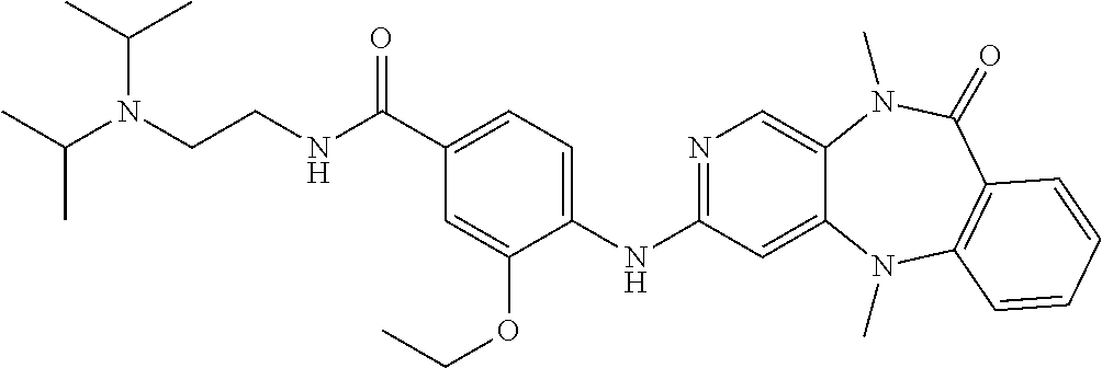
N1=C(NC2=CC=C(C(NCCN(C(C)C)C(C)C)=O)C=C2OCC)C=C2C(=C1)N(C)C(=O)C1=C(N2C)C=CC=C1
